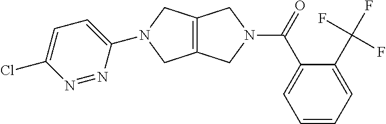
C12=C(CN(C3=CC=C(Cl)N=N3)C1)CN(C(C1=CC=CC=C1C(F)(F)F)=O)C2
